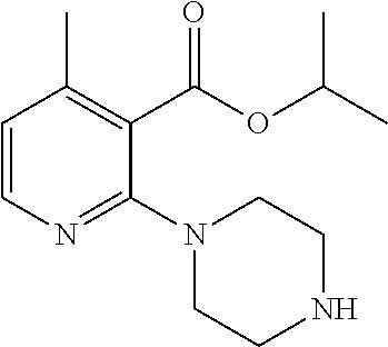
C1=CN=C(N2CCNCC2)C(C(OC(C)C)=O)=C1C
